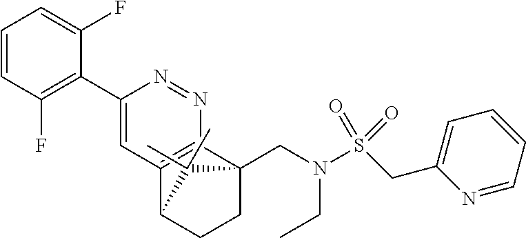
C1=CC(F)=C(C2=CC3=C(N=N2)C2(CN(S(CC4=CC=CC=N4)(=O)=O)CC)CCC3C2(C)C)C(F)=C1
